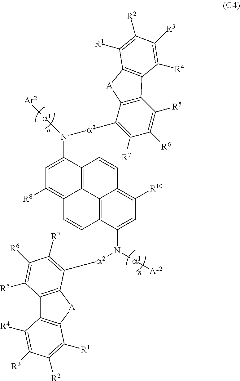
C12=C([A]C3=C1C([R4])=C([R3])C([R2])=C3[R1])C([a2]N(C1=CC([R10])=C3C4=C1C=CC1=C([R8])C=C(N([a1][Ar2])[a2]C5=C([R7])C([R6])=C([R5])C6=C5[A]C5=C6C([R4])=C([R3])C([R2])=C5[R1])C(=C14)C=C3)[a1][Ar2])=C([R7])C([R6])=C2[R5]
